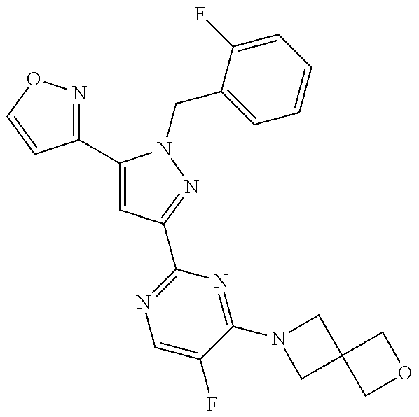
C1(C2=CC(C3=NC=C(F)C(N4CC5(C4)COC5)=N3)=NN2CC2=CC=CC=C2F)=NOC=C1
